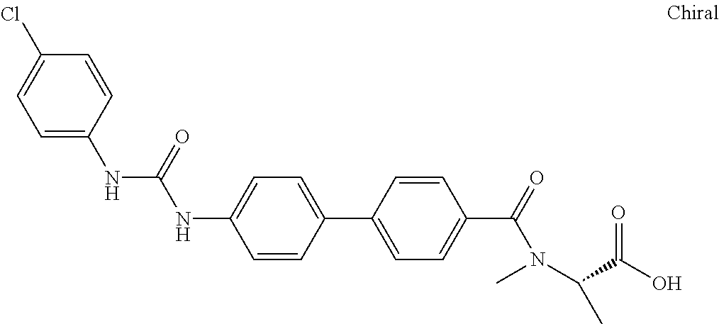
C1=CC(C2=CC=C(C(N(C)C(C(O)=O)C)=O)C=C2)=CC=C1NC(NC1=CC=C(Cl)C=C1)=O
